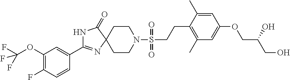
C1=C(C2=NC3(CCN(S(=O)(=O)CCC4=C(C)C=C(OCC(CO)O)C=C4C)CC3)C(=O)N2)C=CC(F)=C1OC(F)(F)F
